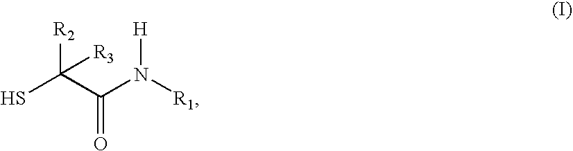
[R2]C(C(N([R1])[H])=O)(S)[R3]
